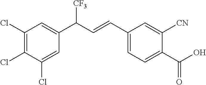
C1(Cl)=C(Cl)C(Cl)=CC(C(C=CC2=CC=C(C(O)=O)C([CN])=C2)[CF3])=C1
